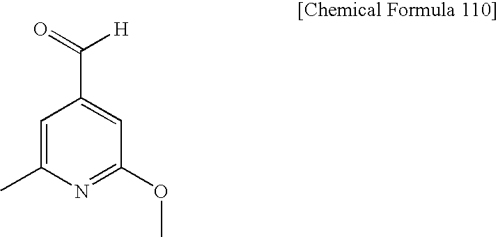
O=C([H])C1=CC(OC)=NC(C)=C1
